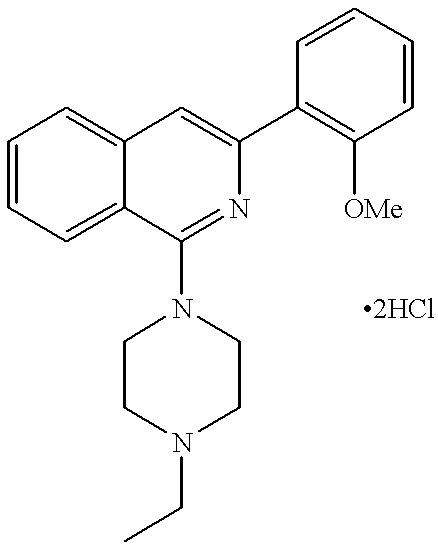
C1=CC=C2C(=C1)C=C(C1=C([OMe])C=CC=C1)N=C2N1CCN(CC)CC1.[2HCl]
